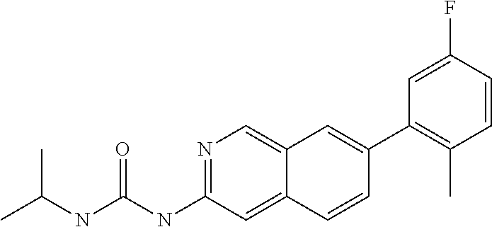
N1=C(NC(NC(C)C)=O)C=C2C(=C1)C=C(C1=C(C)C=CC(F)=C1)C=C2
